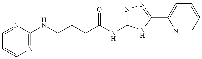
C1=NC(NCCCC(=O)NC2=NN=C(C3=CC=CC=N3)N2)=NC=C1
